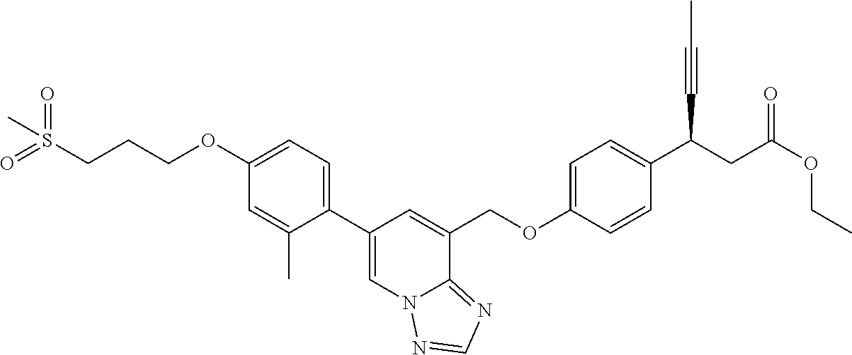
C1(C2=CN3C(=NC=N3)C(COC3=CC=C(C(C#CC)CC(OCC)=O)C=C3)=C2)=CC=C(OCCCS(C)(=O)=O)C=C1C
